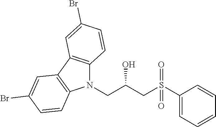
S(CC(CN1C2=C(C3=C1C=CC(Br)=C3)C=C(Br)C=C2)O)(C1=CC=CC=C1)(=O)=O
